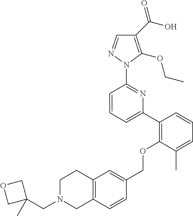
C1(C(O)=O)=C(OCC)N(C2=NC(C3=C(OCC4=CC5=C(C=C4)CN(CC4(C)COC4)CC5)C(C)=CC=C3)=CC=C2)N=C1
